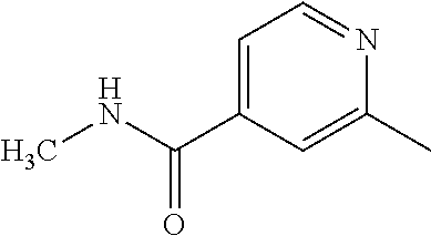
C1=C(C(NC)=O)C=C(C)N=C1
